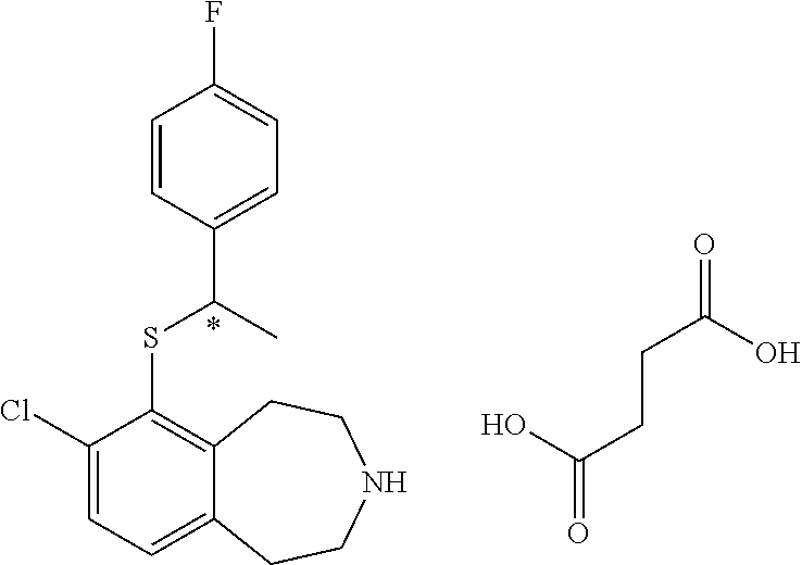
C1(Cl)=CC=C2C(=C1SC(C1=CC=C(F)C=C1)C)CCNCC2.OC(CCC(=O)O)=O
